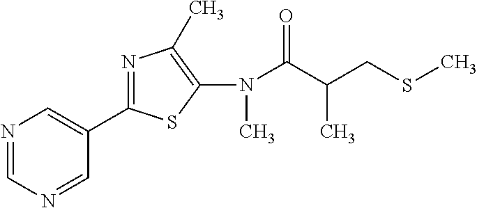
C1=NC=C(C2=NC(C)=C(N(C(=O)C(CSC)C)C)S2)C=N1
